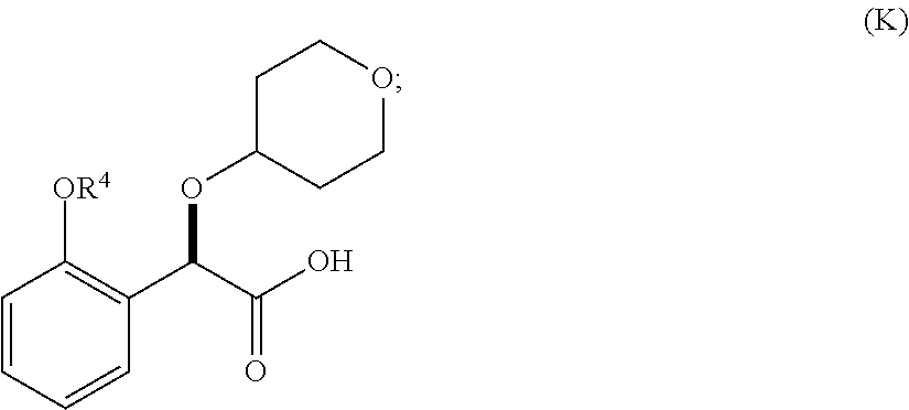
C1=CC=CC(C(C(O)=O)OC2CCOCC2)=C1[OR4]
